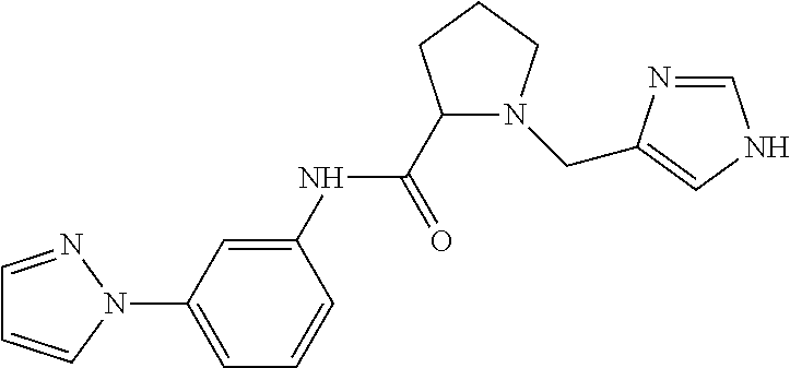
C1=NN(C2=CC=CC(NC(C3N(CC4=CNC=N4)CCC3)=O)=C2)C=C1
